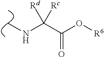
CNC(C(O[R6])=O)([Rd])[Rc]
